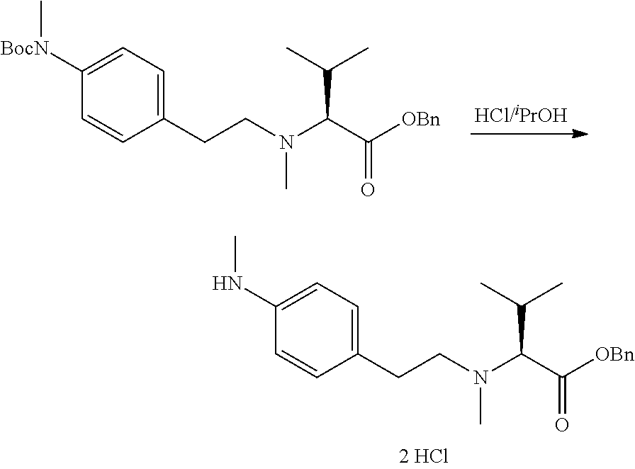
C1(CCN(C(C([OBn])=O)C(C)C)C)=CC=C([BocN]C)C=C1.C1(CCN(C(C([OBn])=O)C(C)C)C)=CC=C(NC)C=C1
